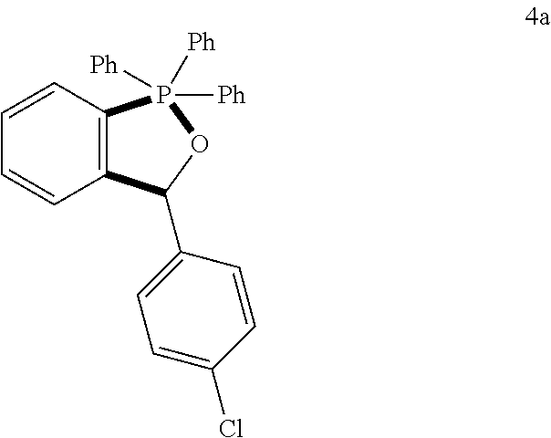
C12=C(C=CC=C1)P([Ph])([Ph])([Ph])OC2C1=CC=C(Cl)C=C1
